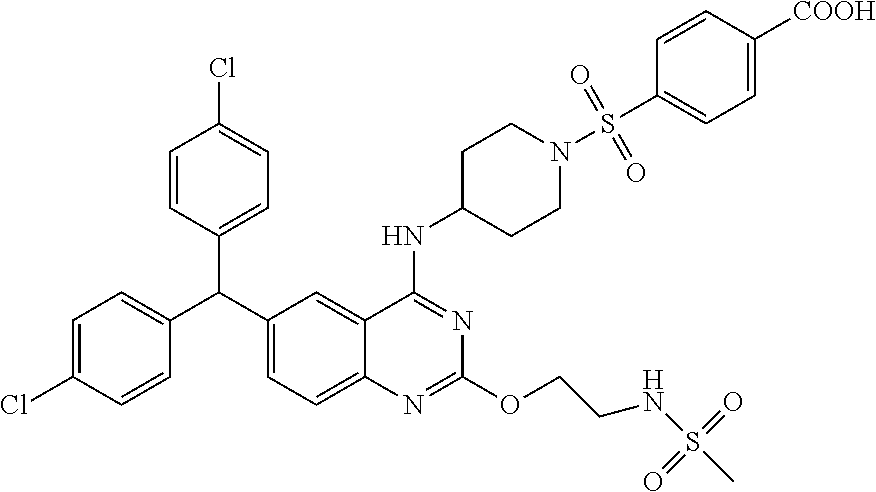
C1=C(Cl)C=CC(C(C2=CC=C3C(=C2)C(NC2CCN(S(C4=CC=C([COOH])C=C4)(=O)=O)CC2)=NC(OCCNS(C)(=O)=O)=N3)C2=CC=C(Cl)C=C2)=C1
